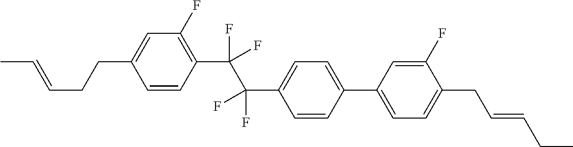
C1=CC(C(C(C2=CC=C(C3=CC=C(CC=CCC)C(F)=C3)C=C2)(F)F)(F)F)=C(F)C=C1CCC=CC
